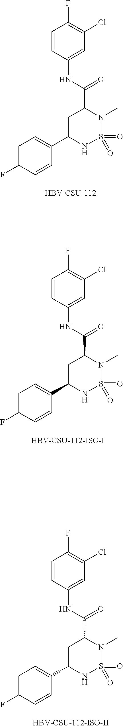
C1=C(F)C=CC(C2NS(=O)(=O)N(C)C(C(NC3=CC(Cl)=C(F)C=C3)=O)C2)=C1.C1=C(F)C=CC(C2NS(=O)(=O)N(C)C(C(NC3=CC(Cl)=C(F)C=C3)=O)C2)=C1.[HBV-CSU-112].C1=C(F)C=CC(C2NS(=O)(=O)N(C)C(C(NC3=CC(Cl)=C(F)C=C3)=O)C2)=C1.[HBV-CSU-112-ISO-I]
